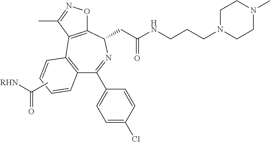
C12=C(C=CC=C1)C1=C(C(CC(NCCCN3CCN(C)CC3)=O)N=C2C2=CC=C(Cl)C=C2)ON=C1C.CC([RHN])=O
